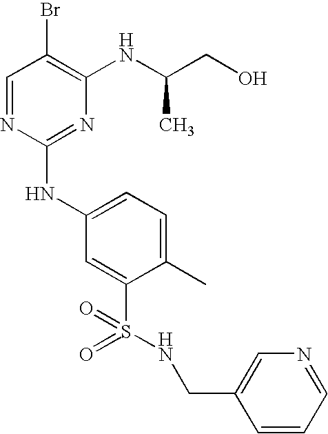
C1=NC(NC2=CC=C(C)C(S(=O)(=O)NCC3=CN=CC=C3)=C2)=NC(NC(CO)C)=C1Br
